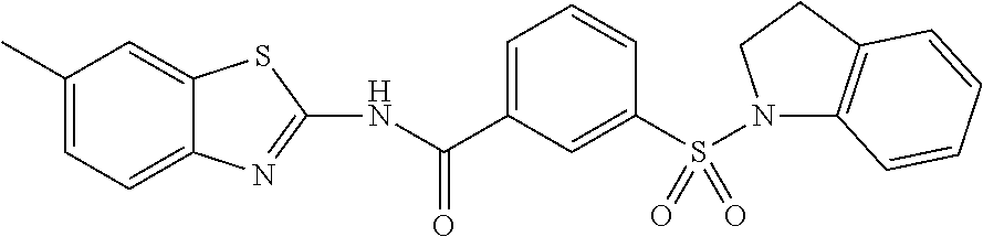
N(C(C1=CC=CC(S(N2C3=C(CC2)C=CC=C3)(=O)=O)=C1)=O)C1=NC2=CC=C(C)C=C2S1
